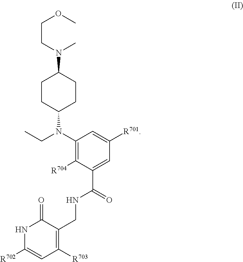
C1(N(CC)C2CCC(N(C)CCOC)CC2)=C([R704])C(C(=O)NCC2=C([R703])C=C([R702])NC2=O)=CC([R701])=C1
